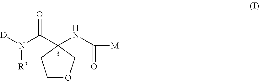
C1OCC(NC([M])=O)(C(N([D])[R3])=O)C1
